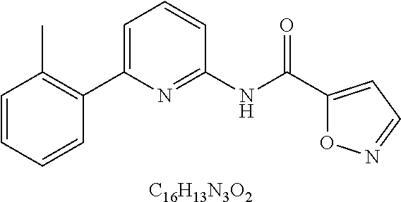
C1=CC=CC(C2=CC=CC(NC(C3=CC=NO3)=O)=N2)=C1C.[C16H13N3O2]
